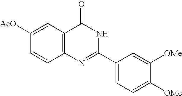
C1([AcO])=CC2=C(C=C1)N=C(C1=CC=C([OMe])C([OMe])=C1)NC2=O
